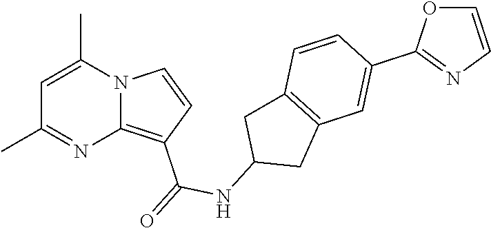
C1=C(C)N2C(=C(C(=O)NC3CC4=C(C3)C=CC(C3=NC=CO3)=C4)C=C2)N=C1C
